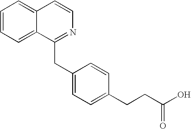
C1=CC=C2C(=C1)C=CN=C2CC1=CC=C(CCC(O)=O)C=C1
